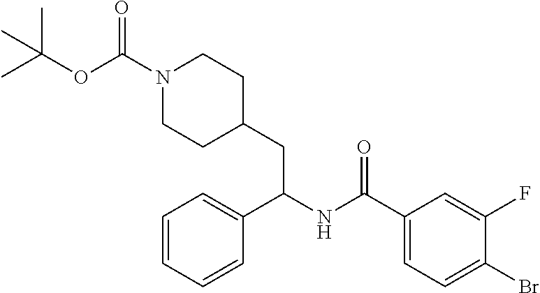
C1=CC=C(C(CC2CCN(C(OC(C)(C)C)=O)CC2)NC(C2=CC=C(Br)C(F)=C2)=O)C=C1
